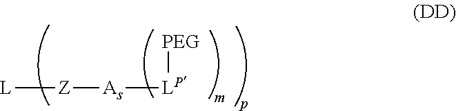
[L][Z][As][LP][PEG]
